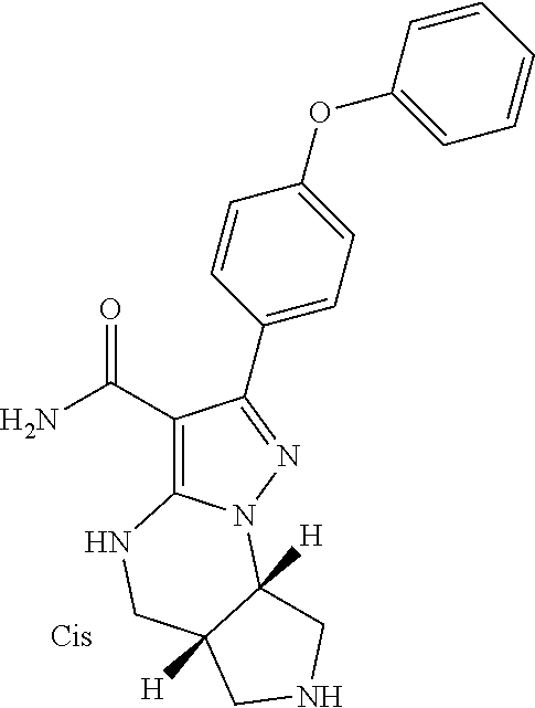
C1(C(=O)N)=C2N(N=C1C1=CC=C(OC3=CC=CC=C3)C=C1)C1([H])C([H])(CN2)CNC1
